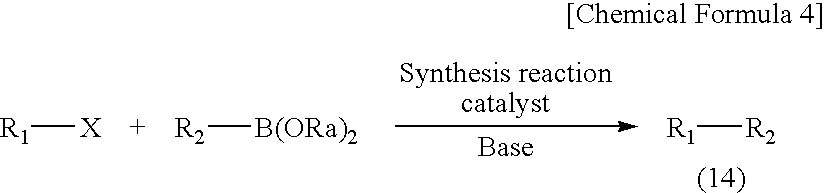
[R1][X].[R2][B(ORa)2].[R1][R2]
